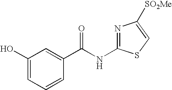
C1(O)=CC=CC(C(NC2=NC([SO2Me])=CS2)=O)=C1
